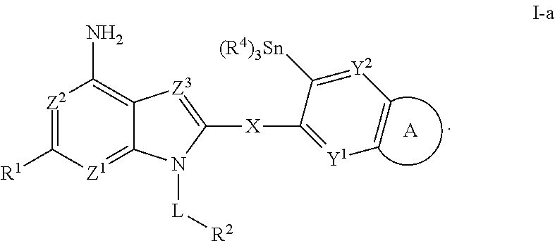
[Z2]1=C([R1])[Z1]=C2C(=C1N)[Z3]=C([X]C1=[Y1]C=C[Y2]=C1[(R4)3Sn])N2[L][R2].[A]
